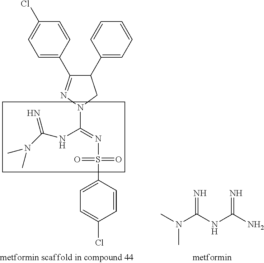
CN(C(NC(N)=N)=N)C.C1(C2=CC=CC=C2)C(C2=CC=C(Cl)C=C2)=NN(C(=NS(=O)(=O)C2=CC=C(Cl)C=C2)NC(N(C)C)=N)C1
